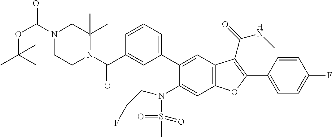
C1=CC=C(C2=CC3=C(C=C2N(S(C)(=O)=O)CCF)OC(C2=CC=C(F)C=C2)=C3C(NC)=O)C=C1C(N1CCN(C(OC(C)(C)C)=O)CC1(C)C)=O
